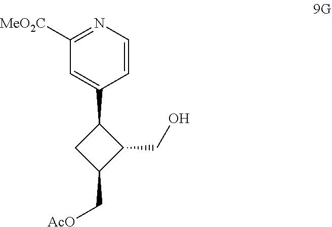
C1=CN=C([MeO2C])C=C1C1CC(C[AcO])C1CO
